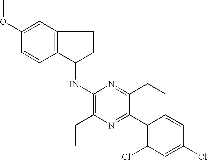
C1(Cl)=CC(Cl)=C(C2=NC(CC)=C(NC3C4=C(CC3)C=C(OC)C=C4)N=C2CC)C=C1
